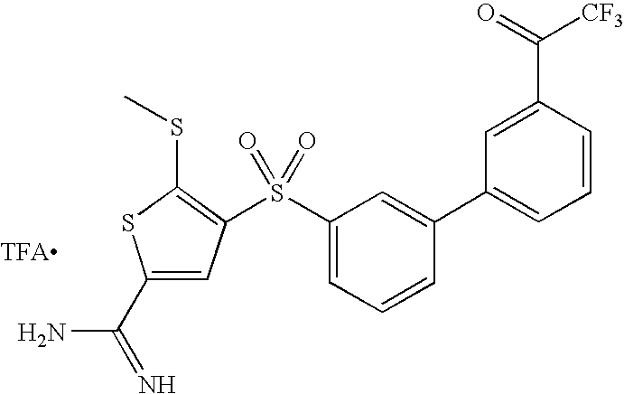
C1(C(=N)N)=CC(S(C2=CC=CC(C3=CC=CC(C(=O)[CF3])=C3)=C2)(=O)=O)=C(SC)S1.[TFA]
